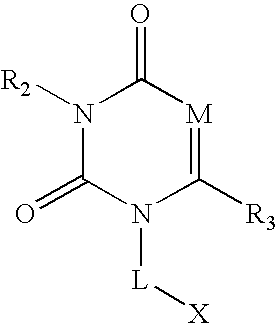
C1(=O)N([R2])C(=O)N([L][X])C([R3])=[M]1
